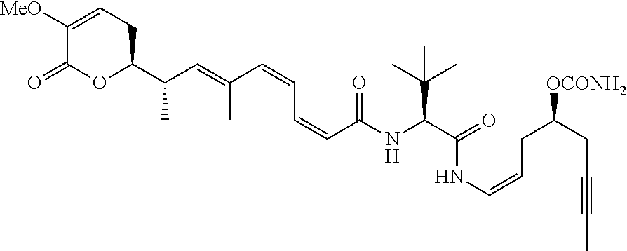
C1([MeO])=CCC(C(C)C=C(C)C=CC=CC(=O)NC(C(C)(C)C)C(=O)NC=CCC(CC#CC)[OCONH2])OC1=O
